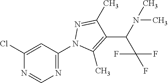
C1(Cl)=CC(N2C(C)=C(C(N(C)C)C(F)(F)F)C(C)=N2)=NC=N1
